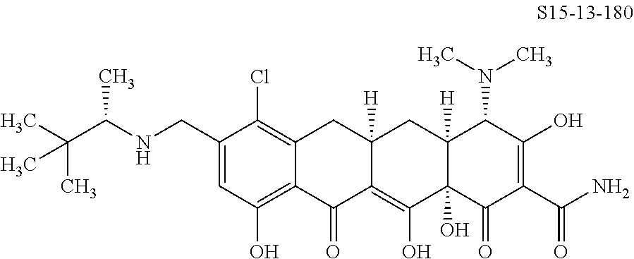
C1(CNC(C(C)(C)C)C)=CC(O)=C2C(=C1Cl)CC1([H])C(=C(O)C3(O)C([H])(C1)C(N(C)C)C(O)=C(C(N)=O)C3=O)C2=O
